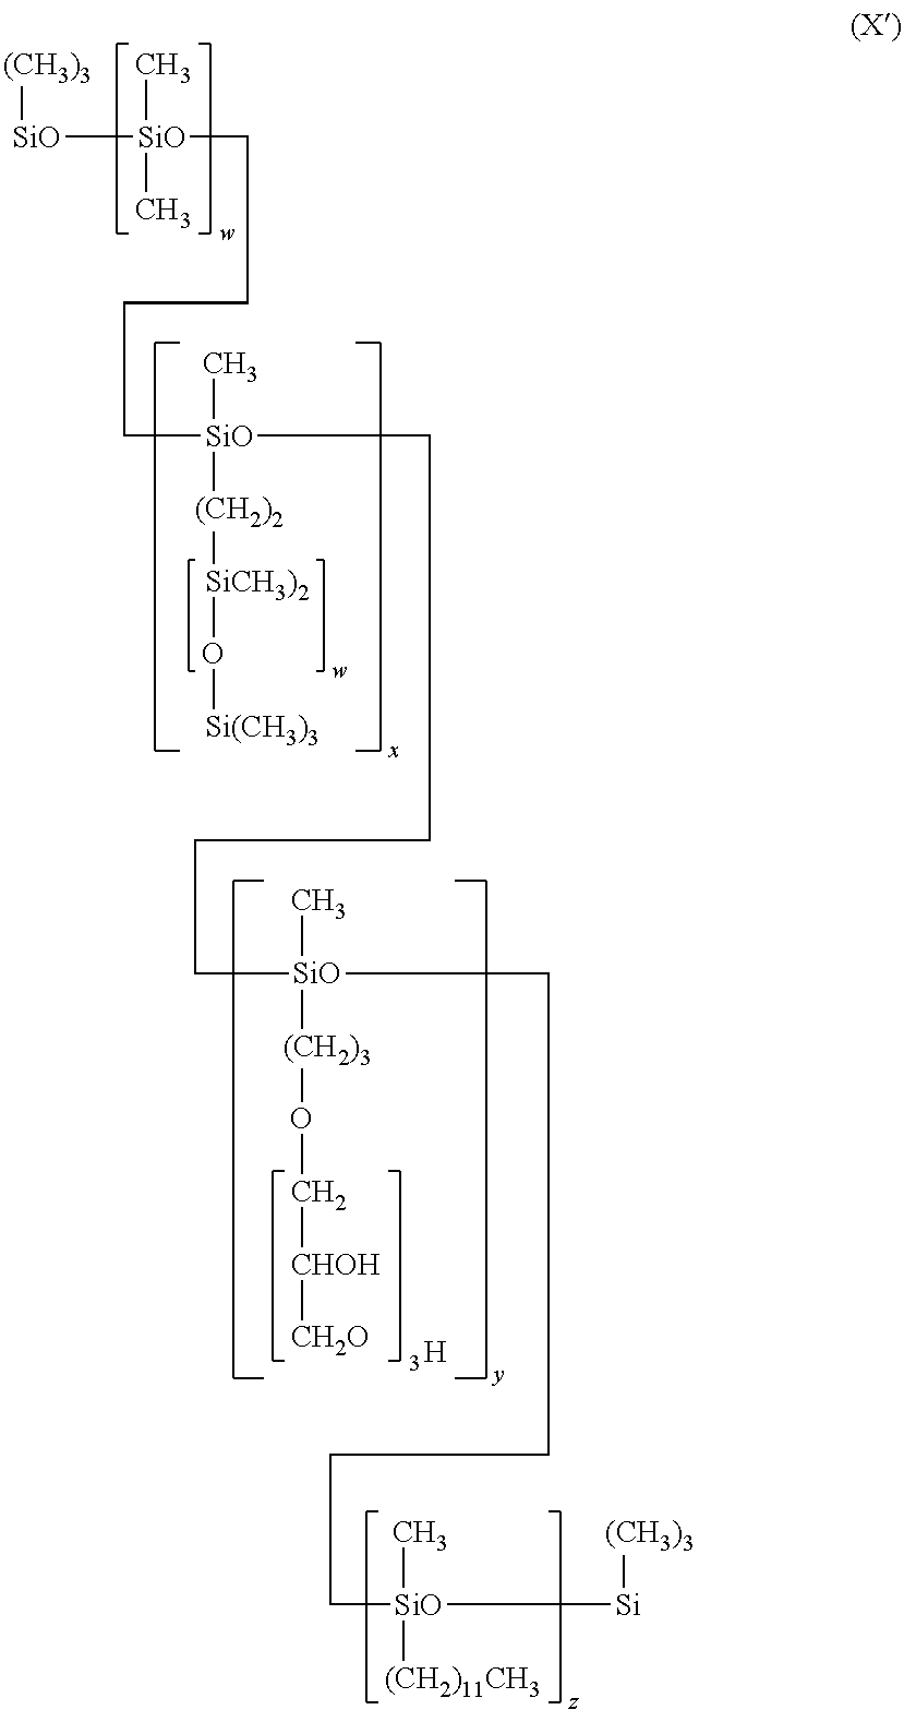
[(CH3)3][SiO][SiO](C)(C)CCCC[SiO](C)([(CH2)2][SiCH3)2]O[Si(CH3)3])CCCC[SiO](C)([(CH2)3]OC[CHOH][CH2O])CCCC[SiO](C)([(CH2)11CH3])[Si][(CH3)3].[H]
